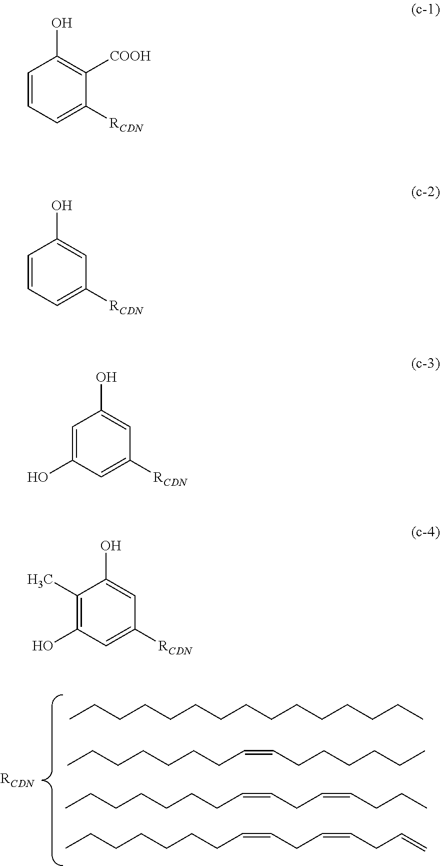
C(CCCCCCCCCCCC)CC.CCCCCCCC=CCCCCCC.CCCCCCCC=CCC=CCCC.CCCCCCCC=CCC=CCC=C.C1=CC=C([RCDN])C([COOH])=C1O.C1=CC=C([RCDN])C=C1O.C1=C(O)C=C([RCDN])C=C1O.C1(C)=C(O)C=C([RCDN])C=C1O
